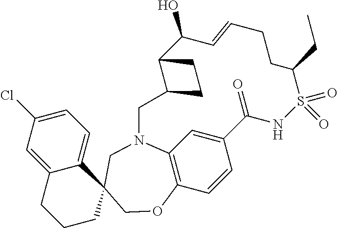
C12=CC(Cl)=CC=C1C1(CCC2)COC2=C3N(C1)CC1C(CC1)C(O)C=CCCC(CC)S(=O)(=O)NC(=O)C(=C3)C=C2
